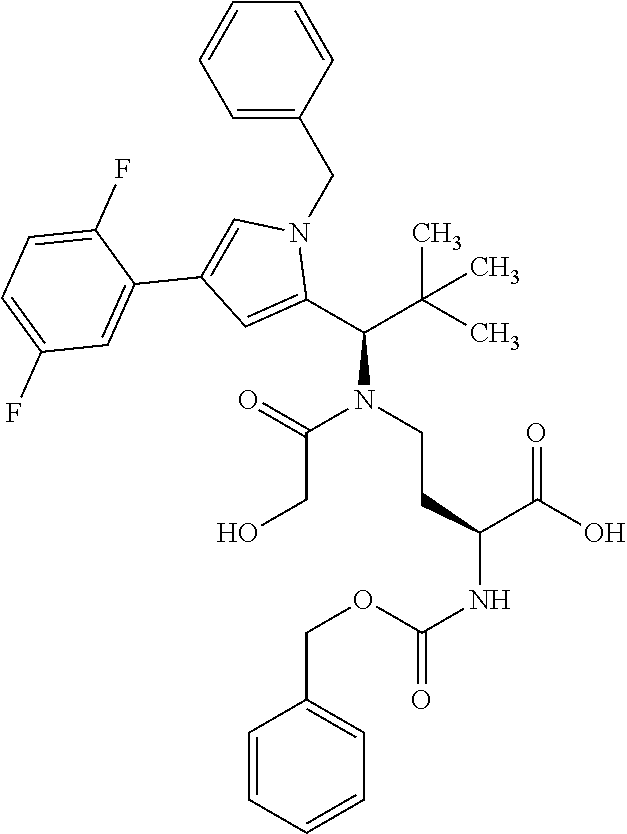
C(N(C(CO)=O)CCC(NC(OCC1=CC=CC=C1)=O)C(O)=O)(C(C)(C)C)C1=CC(C2=CC(F)=CC=C2F)=CN1CC1=CC=CC=C1
